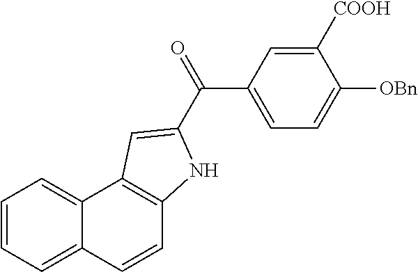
C1=CC2=CC=CC=C2C2=C1NC(C(=O)C1=CC=C([OBn])C([COOH])=C1)=C2
